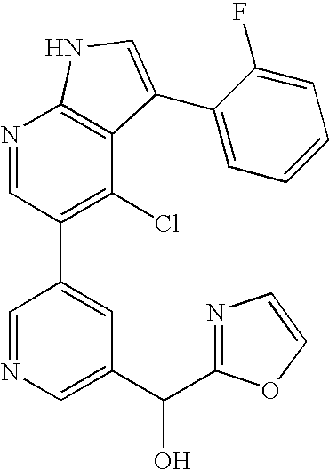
N1=CC(C2=CC(C(O)C3=NC=CO3)=CN=C2)=C(Cl)C2=C1NC=C2C1=CC=CC=C1F
